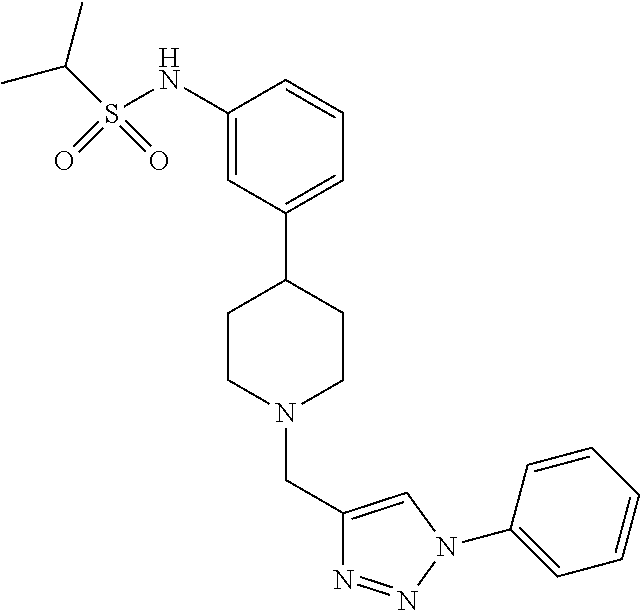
C1(CN2CCC(C3=CC=CC(NS(C(C)C)(=O)=O)=C3)CC2)=CN(C2=CC=CC=C2)N=N1
